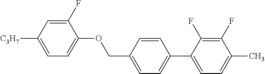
C1(F)=CC([C3H7])=CC=C1OCC1=CC=C(C2=CC=C(C)C(F)=C2F)C=C1
